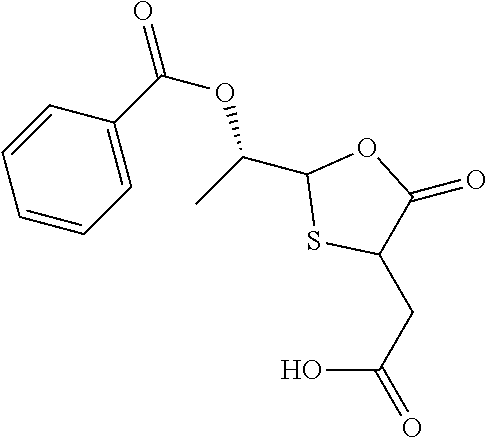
C1(CC(O)=O)C(=O)OC(C(C)OC(=O)C2=CC=CC=C2)S1
